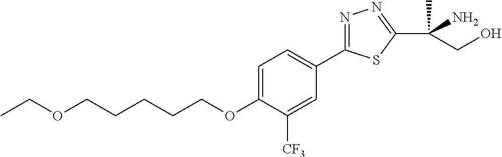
O(CCCCCOC1=CC=C(C2=NN=C(C(C)(N)CO)S2)C=C1[CF3])CC
